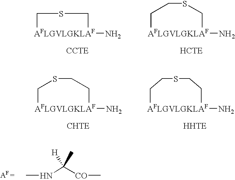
[AFLGVLGKLAF]1(N)CSC1.[AFLGVLGKLAF]1(N)CCSC1.[AFLGVLGKLAF]1(N)CSCC1.[AFLGVLGKLAF]1(N)CCSCC1.CNC([CO]C)([H])C
